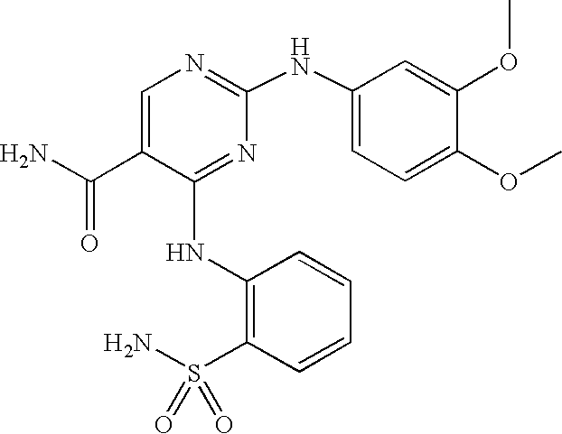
N(C1=NC(NC2=CC=C(OC)C(OC)=C2)=NC=C1C(N)=O)C1=C(S(N)(=O)=O)C=CC=C1
